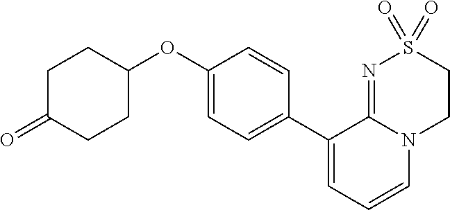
C1(C2=CC=C(OC3CCC(=O)CC3)C=C2)=CC=CN2C1=NS(=O)(=O)CC2
